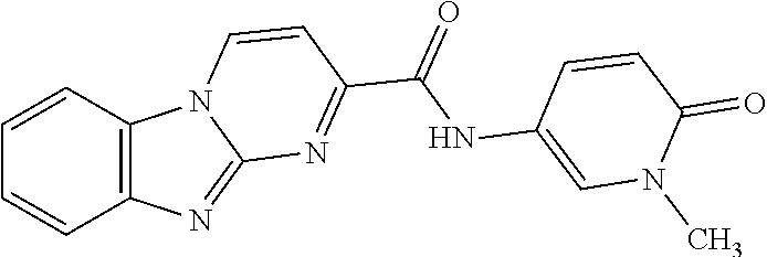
C1=CC2=C(C=C1)N=C1N2C=CC(C(NC2=CN(C)C(=O)C=C2)=O)=N1
